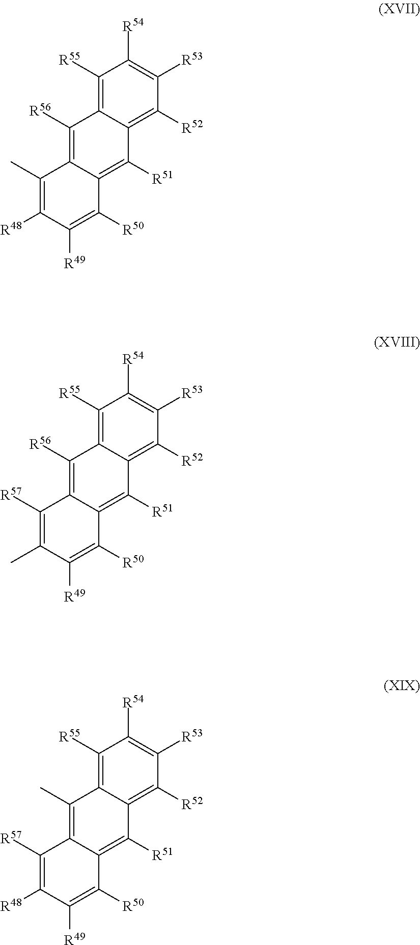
C1([R55])=C2C(=C([R52])C([R53])=C1[R54])C([R51])=C1C(=C2[R56])C(C)=C([R48])C([R49])=C1[R50].C1([R55])=C2C(=C([R52])C([R53])=C1[R54])C([R51])=C1C(=C2[R56])C([R57])=C(C)C([R49])=C1[R50].C1([R55])=C2C(=C([R52])C([R53])=C1[R54])C([R51])=C1C(=C2C)C([R57])=C([R48])C([R49])=C1[R50]
